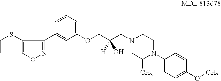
C1=CSC2=C1ON=C2C1=CC(OCC(CN2CCN(C3=CC=C(OC)C=C3)C(C)C2)([H])O)=CC=C1
